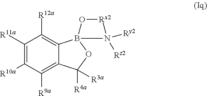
C1([R11a])=C([R10a])C([R9a])=C2C(=C1[R12a])B1(OC2([R3a])[R4a])O[Rx2]N1([Ry2])[Rz2]
